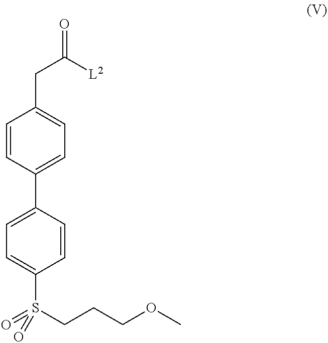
C1=CC(C2=CC=C(S(CCCOC)(=O)=O)C=C2)=CC=C1CC([L2])=O
